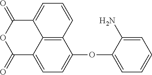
C12=C3C(OC4=CC=CC=C4N)=CC=C1C(=O)OC(=O)C2=CC=C3
